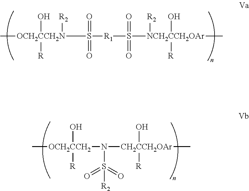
C[OCH2CCH2N](S(=O)([R1]S([NCH2CCH2OAr](C)(O)([R])[R2])(=O)=O)=O)(O)([R])[R2].C[OCH2CCH2](O)([R])N(S(=O)(=O)[R2])[CH2CCH2OAr](O)([R])C
